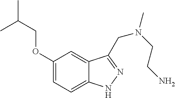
C1(OCC(C)C)=CC=C2C(=C1)C(CN(C)CCN)=NN2
